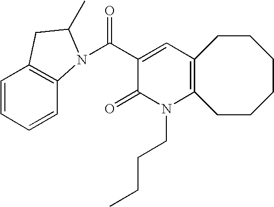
C(C1=CC2=C(N(CCCC)C1=O)CCCCCC2)(=O)N1C2=C(C=CC=C2)CC1C
